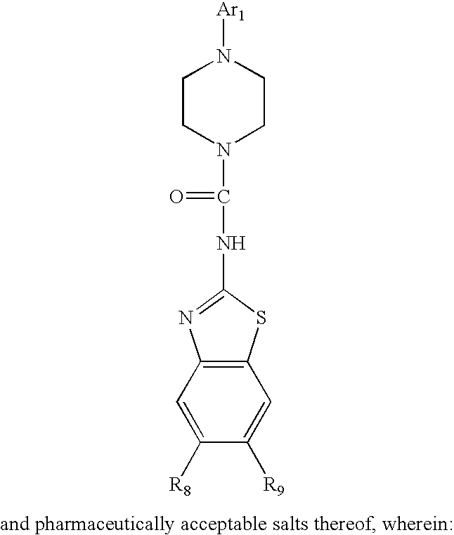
N1([Ar1])CCN(C(=O)NC2=NC3=C(S2)C=C([R9])C([R8])=C3)CC1
